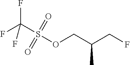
O(CC(CF)C)S(C(F)(F)F)(=O)=O
